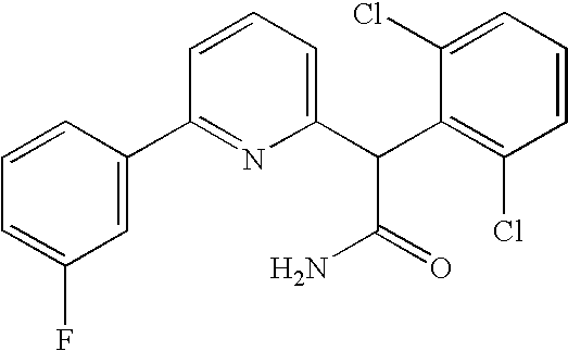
C1=C(F)C=C(C2=NC(C(C3=C(Cl)C=CC=C3Cl)C(=O)N)=CC=C2)C=C1
